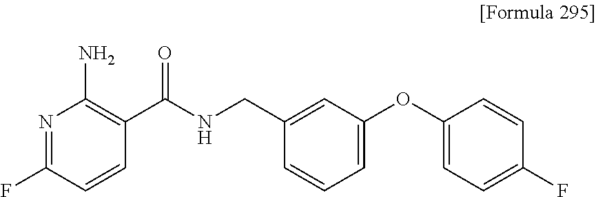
N1=C(F)C=CC(C(NCC2=CC(OC3=CC=C(F)C=C3)=CC=C2)=O)=C1N
